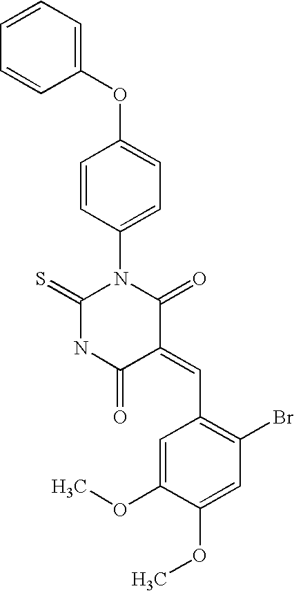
C1(C=C2C(=O)N(C3=CC=C(OC4=CC=CC=C4)C=C3)C(=S)NC2=O)=C(Br)C=C(OC)C(OC)=C1
